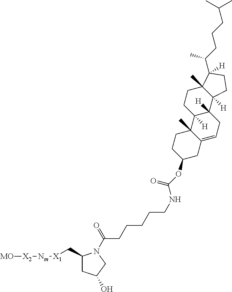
[MO][X2][Nm][X1]CC1CC(O)CN1C(=O)CCCCCNC(OC1CC2=CCC3([H])C([H])(C2(C)CC1)CCC1(C)C3([H])CCC1(C(CCCC(C)C)C)[H])=O
